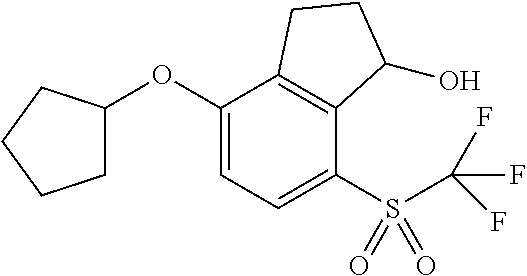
C1(OC2CCCC2)=CC=C(S(C(F)(F)F)(=O)=O)C2=C1CCC2O
